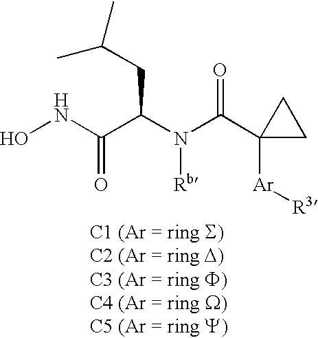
ONC(=O)C(CC(C)C)N([Rb])C(=O)C1([Ar][R3])CC1
